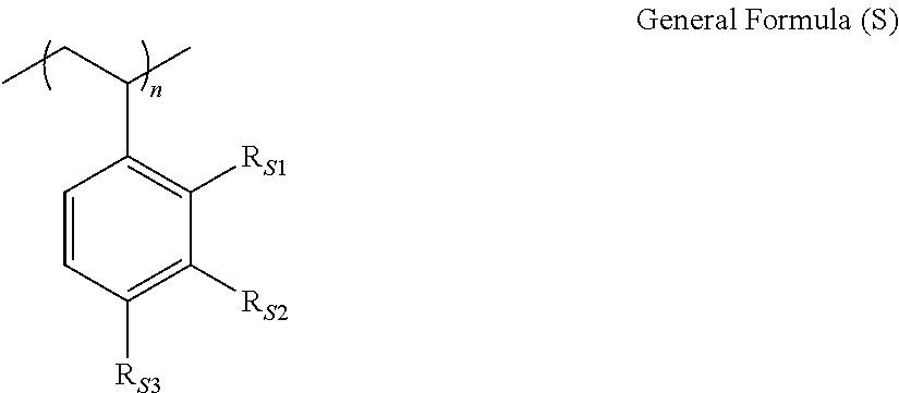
C1=CC([RS3])=C([RS2])C([RS1])=C1C(C)CC
